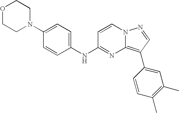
C1(N2CCOCC2)=CC=C(NC2=NC3=C(C4=CC(C)=C(C)C=C4)C=NN3C=C2)C=C1
